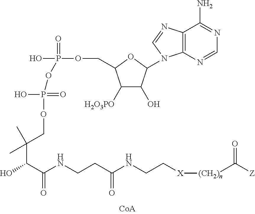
C12=C(N=CN=C1N)N(C1C(O)C([H2O3PO])C(COP(O)(=O)OP(O)(=O)OCC(C(O)C(NCCC(=O)NCC[X][(CH2)n]C([Z])=O)=O)(C)C)O1)C=N2
